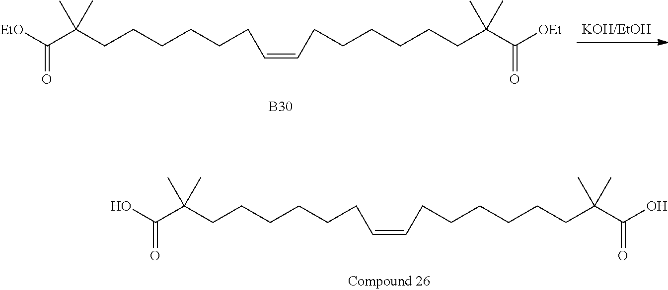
[EtO]C(C(CCCCCCC=CCCCCCCC(C([OEt])=O)(C)C)(C)C)=O.[B30].OC(C(CCCCCCC=CCCCCCCC(C(O)=O)(C)C)(C)C)=O
